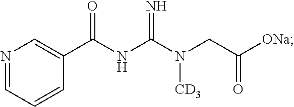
C1(C(NC(N(CC([ONa])=O)[CD3])=N)=O)=CN=CC=C1
